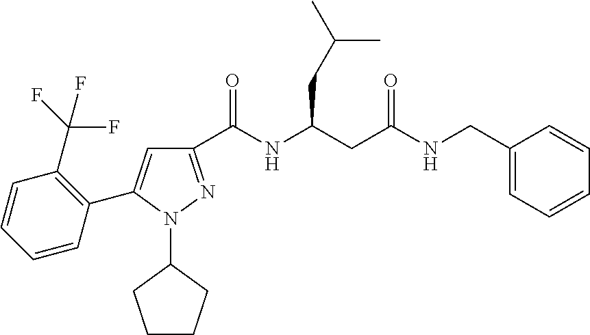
C1(C(NC(CC(NCC2=CC=CC=C2)=O)CC(C)C)=O)=NN(C2CCCC2)C(C2=C(C(F)(F)F)C=CC=C2)=C1
